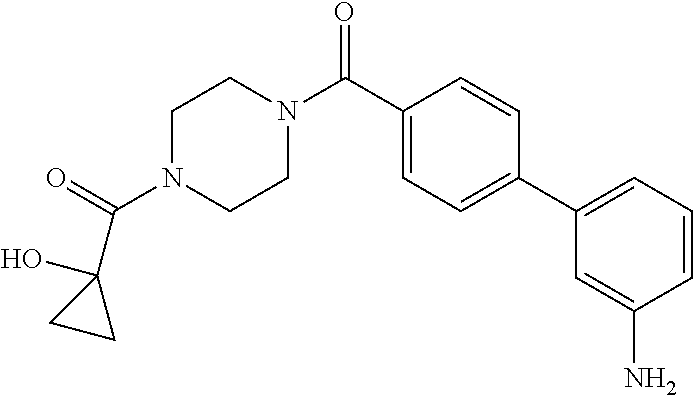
C1N(C(=O)C2(O)CC2)CCN(C(C2=CC=C(C3=CC=CC(N)=C3)C=C2)=O)C1
